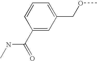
C(C1=CC(COC)=CC=C1)(=O)NC
